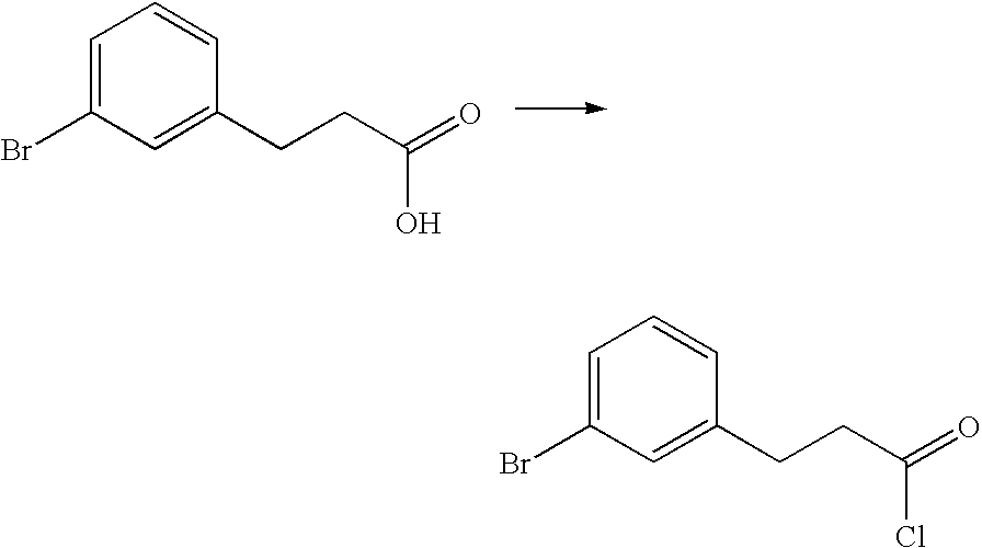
C1=C(Br)C=C(CCC(=O)O)C=C1.C1=C(Br)C=C(CCC(=O)Cl)C=C1
